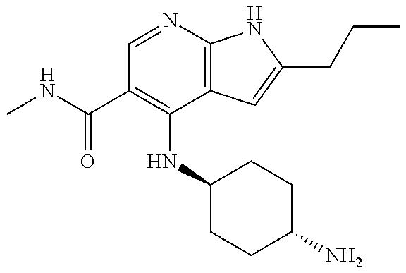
N(C1=C(C(NC)=O)C=NC2=C1C=C(CCC)N2)C1CCC(N)CC1
